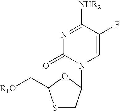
S1CC(N2C=C(F)C([NHR2])=NC2=O)OC1C[R1O]
